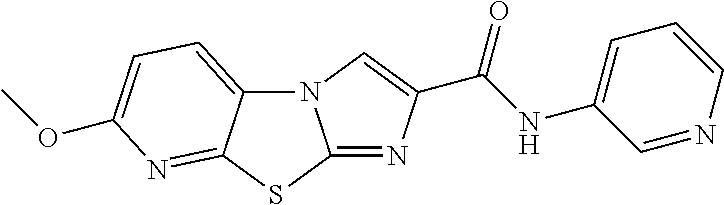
N12C3=CC=C(OC)N=C3SC1=NC(C(NC1=CC=CN=C1)=O)=C2
